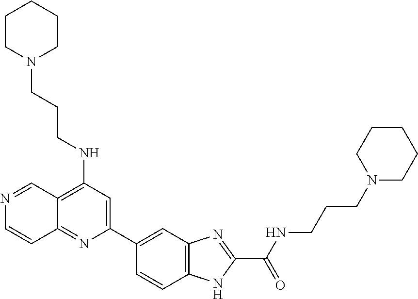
N1=CC2=C(NCCCN3CCCCC3)C=C(C3=CC4=C(C=C3)NC(C(NCCCN3CCCCC3)=O)=N4)N=C2C=C1
